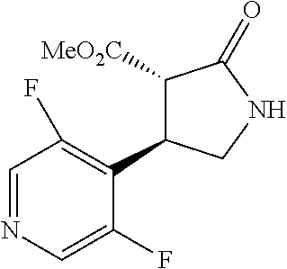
C1([MeO2C])C(C2=C(F)C=NC=C2F)CNC1=O
